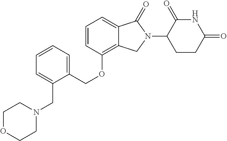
C1=CC(OCC2=CC=CC=C2CN2CCOCC2)=C2C(=C1)C(=O)N(C1C(=O)NC(=O)CC1)C2
